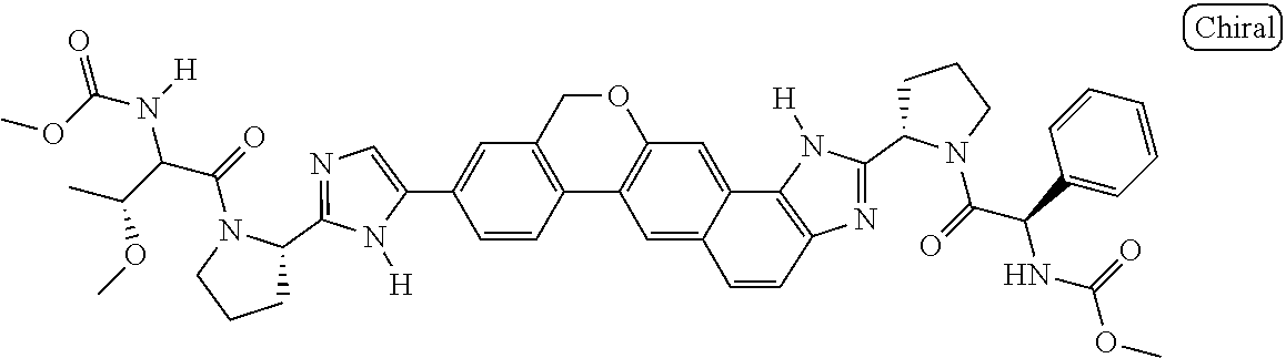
C1=C(C2=CC3=C(C4=C(C=C5C6=C(N=C(C7CCCN7C(=O)C(C7=CC=CC=C7)NC(=O)OC)N6[H])C=CC5=C4)OC3)C=C2)N([H])C(C2CCCN2C(=O)C(C(C)OC)N(C(OC)=O)[H])=N1
